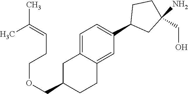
C1=C2C(=CC(C3CC(N)(CO)CC3)=C1)CCC(COCCC=C(C)C)C2
